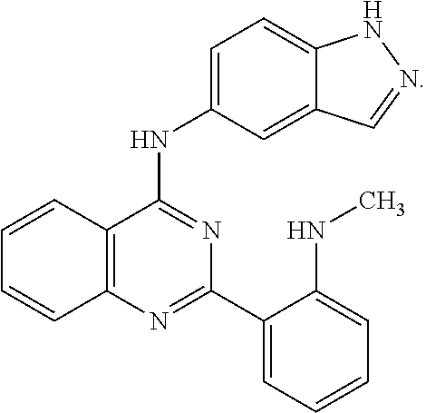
C1=CC2=C(C=C1)N=C(C1=CC=CC=C1NC)N=C2NC1=CC=C2C(=C1)C=NN2
